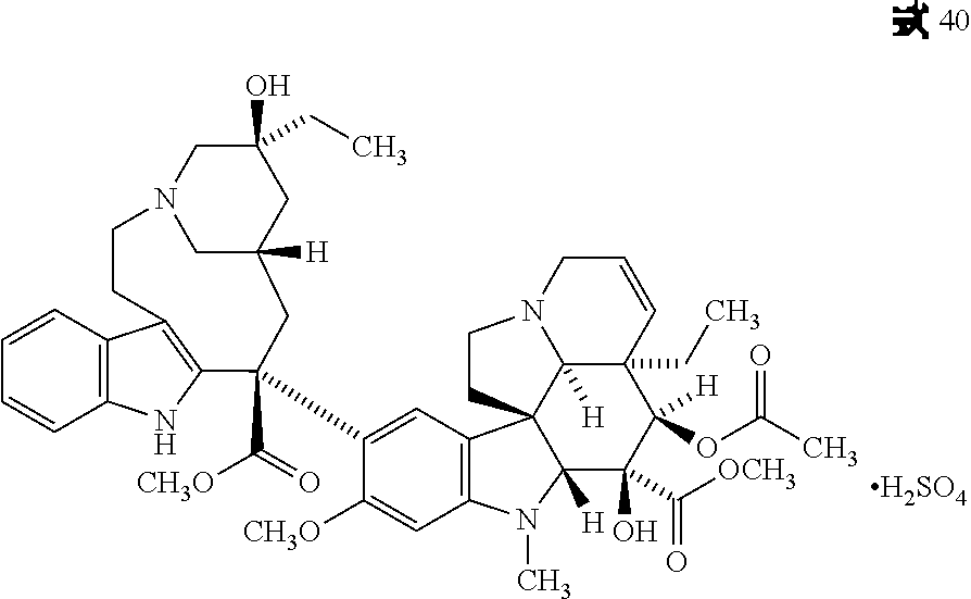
C1C2([H])CC(O)(CC)CN1CCC1=C(C(C(=O)[CH3O])(C3=CC4=C(C=C3[CH3O])N(C)C3([H])C(O)(C([OCH3])=O)C(OC(C)=O)([H])C5(CC)C=CCN6CCC43C56[H])C2)NC2=C1C=CC=C2.[H2SO4]
